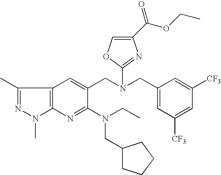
C1(C)=NN(C)C2=C1C=C(CN(CC1=CC([CF3])=CC([CF3])=C1)C1=NC(C(=O)OCC)=CO1)C(N(CC)CC1CCCC1)=N2
